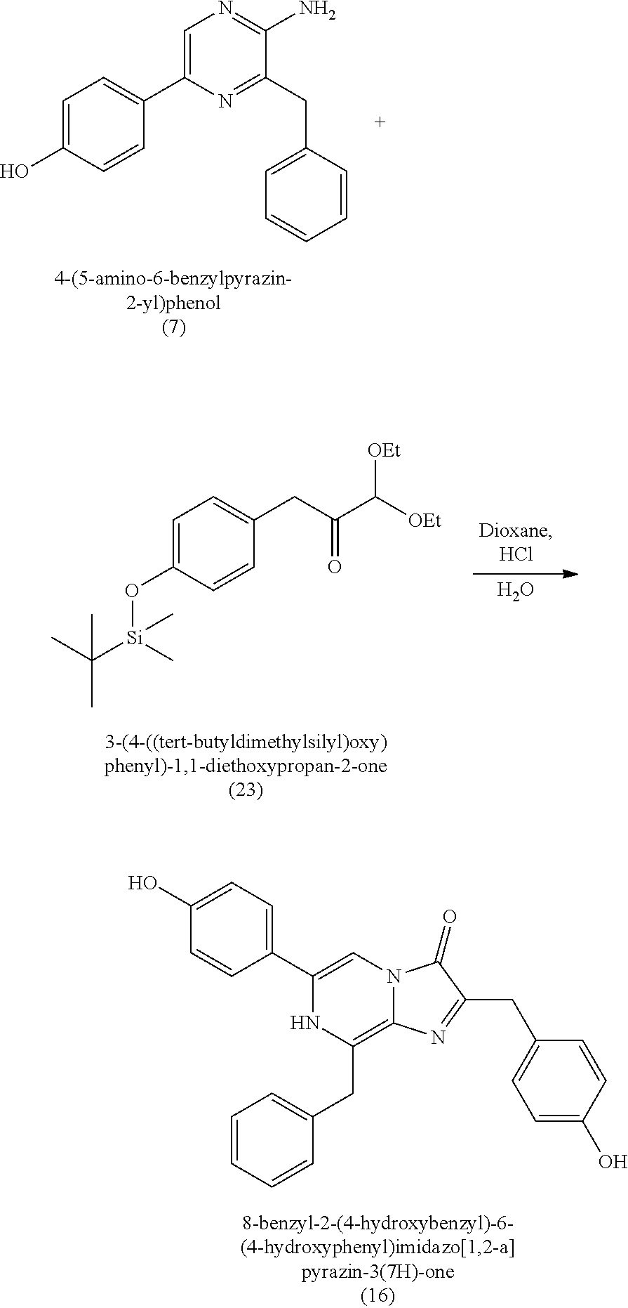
C1=C(C2=CC=C(O)C=C2)N=C(CC2=CC=CC=C2)C(N)=N1.C1=C(O[Si](C(C)(C)C)(C)C)C=CC(CC(C([OEt])[OEt])=O)=C1.O.C1(C2=CC=C(O)C=C2)=CN2C(=C(CC3=CC=CC=C3)N1)N=C(CC1=CC=C(O)C=C1)C2=O
